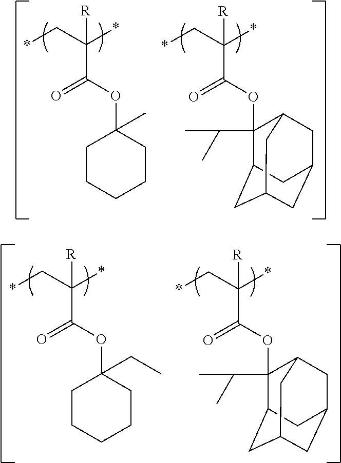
*CC(*)(C(OC1(C)CCCCC1)=O)[R].*CC(*)(C(OC1(C(C)C)C2CC3CC(CC1C3)C2)=O)[R].*CC(*)(C(OC1(CC)CCCCC1)=O)[R].*CC(*)(C(OC1(C(C)C)C2CC3CC(CC1C3)C2)=O)[R]
